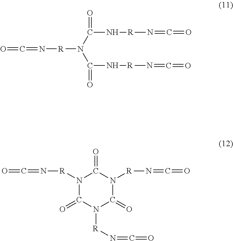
O=C=N[R]N(C(=O)N[R]N=C=O)C(=O)N[R]N=C=O.N1([R]N=C=O)C(=O)N([R]N=C=O)C(=O)N([R]N=C=O)C1=O
